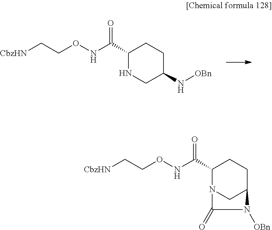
C1(C(NOCC[CbzHN])=O)NCC(N[OBn])CC1.C1(C(NOCC[CbzHN])=O)N2CC(CC1)N([OBn])C2=O
